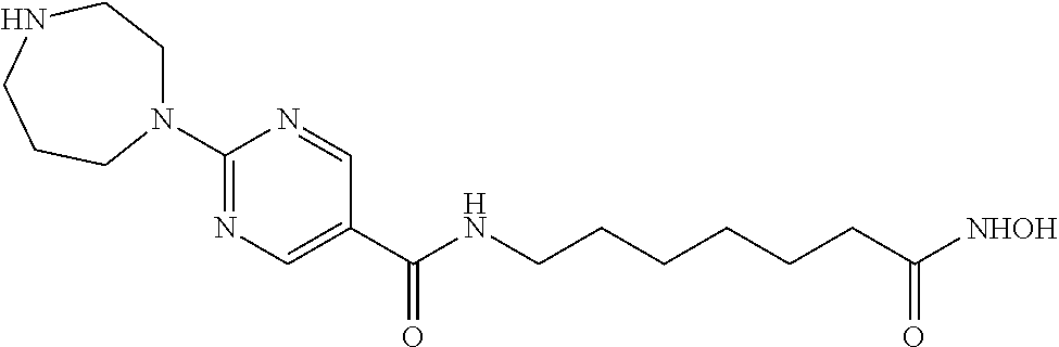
C1(N2CCNCCC2)=NC=C(C(=O)NCCCCCCC([NHOH])=O)C=N1
